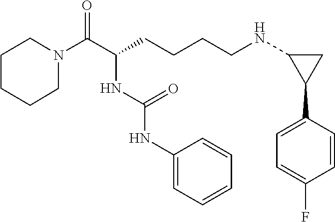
C1N(C(C(CCCCNC2C(C3=CC=C(F)C=C3)C2)NC(NC2=CC=CC=C2)=O)=O)CCCC1
